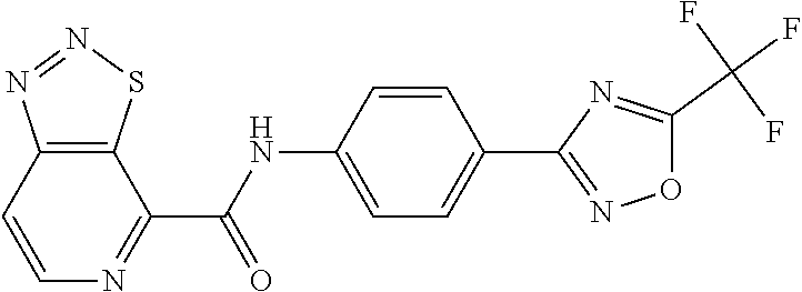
C1(C(NC2=CC=C(C3=NOC(C(F)(F)F)=N3)C=C2)=O)=NC=CC2=C1SN=N2
